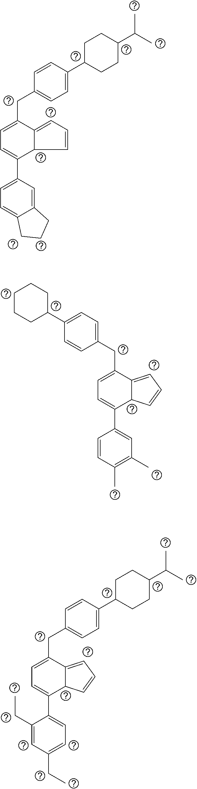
C1=C(C2CCC(C(C)C)CC2)C=CC(CC2=CC=C(C3=CC=C4C(=C3)CCC4)C3C2=CC=C3)=C1.C1C(C2=CC=C(CC3=CC=C(C4=CC(C)=C(C)C=C4)C4C3=CC=C4)C=C2)CCCC1.C1C(C2=CC=C(CC3=CC=C(C4=CC=C(CC)C=C4CC)C4C3=CC=C4)C=C2)CCC(C(C)C)C1
